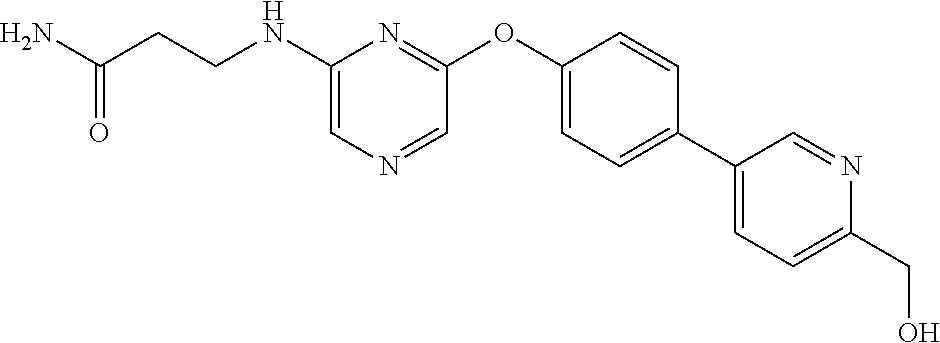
C1(NCCC(N)=O)=CN=CC(OC2=CC=C(C3=CC=C(CO)N=C3)C=C2)=N1
